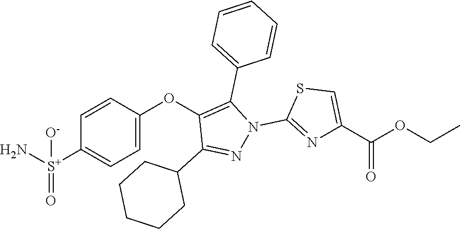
O(C1=C(C2=CC=CC=C2)N(C2=NC(C(OCC)=O)=CS2)N=C1C1CCCCC1)C1=CC=C([S+](N)(=O)[O-])C=C1
